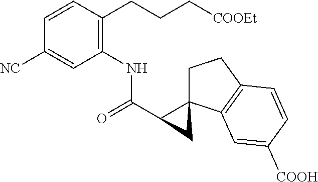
C1(C(=O)NC2=C(CCC[COOEt])C=CC([NC])=C2)CC12CCC1=C2C=C([COOH])C=C1
